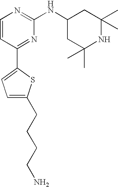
C1=CC(C2=CC=C(CCCCN)S2)=NC(NC2CC(C)(C)NC(C)(C)C2)=N1
